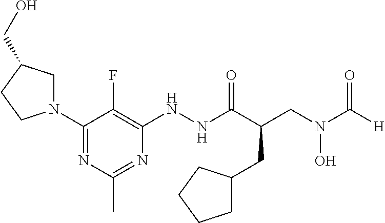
C1(N2CC(CO)CC2)=NC(C)=NC(NNC(C(CN(C([H])=O)O)CC2CCCC2)=O)=C1F
